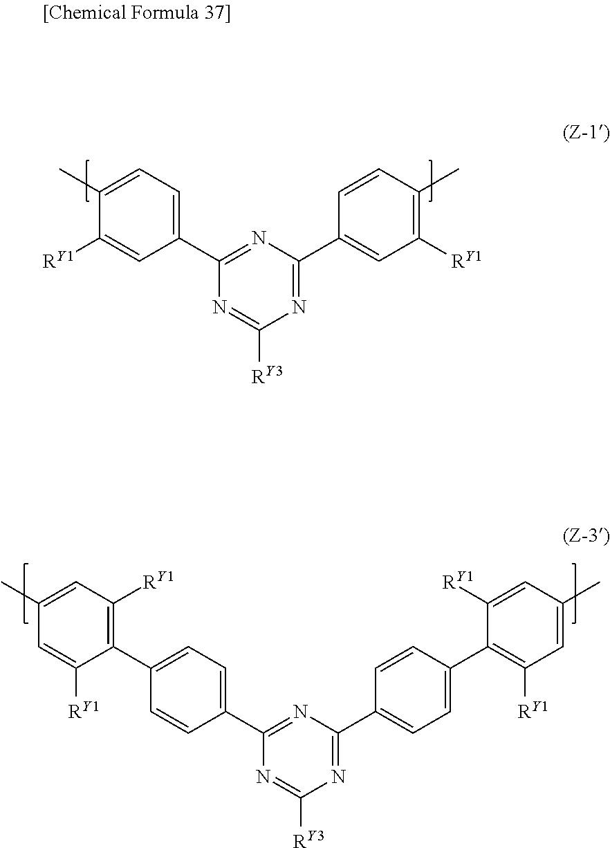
C1(C2=NC(C3=CC([RY1])=C(C)C=C3)=NC([RY3])=N2)=CC=C(C)C([RY1])=C1.C1(C2=NC(C3=CC=C(C4=C([RY1])C=C(C)C=C4[RY1])C=C3)=NC([RY3])=N2)=CC=C(C2=C([RY1])C=C(C)C=C2[RY1])C=C1
